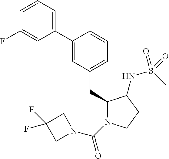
C1(C2=CC=CC(F)=C2)=CC(CC2N(C(=O)N3CC(F)(F)C3)CCC2NS(C)(=O)=O)=CC=C1
